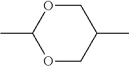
O1C(C)OCC(C)C1
